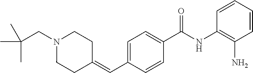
C1(C(NC2=C(N)C=CC=C2)=O)=CC=C(C=C2CCN(CC(C)(C)C)CC2)C=C1
